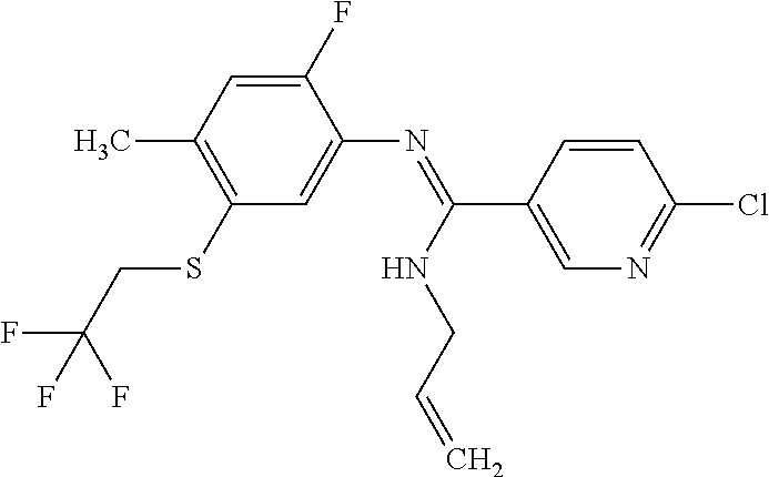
C1(F)=CC(C)=C(SCC(F)(F)F)C=C1N=C(C1=CN=C(Cl)C=C1)NCC=C
